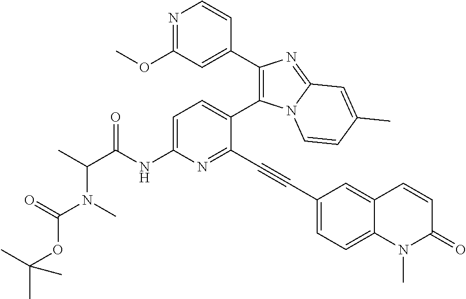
C1=C(NC(C(C)N(C(OC(C)(C)C)=O)C)=O)N=C(C#CC2=CC=C3C(=C2)C=CC(=O)N3C)C(C2=C(C3=CC(OC)=NC=C3)N=C3N2C=CC(C)=C3)=C1
